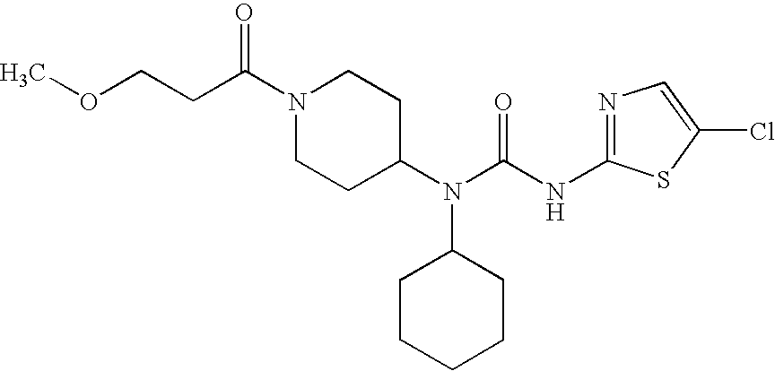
C(CC(N1CCC(N(C(NC2=NC=C(Cl)S2)=O)C2CCCCC2)CC1)=O)OC
